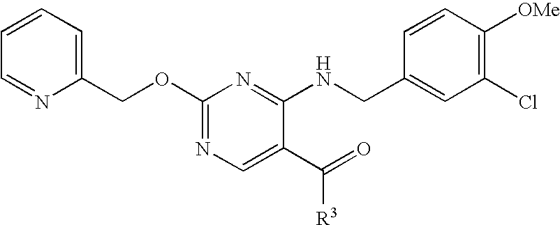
C1(COC2=NC=C(C(=O)[R3])C(NCC3=CC(Cl)=C([OMe])C=C3)=N2)=CC=CC=N1
